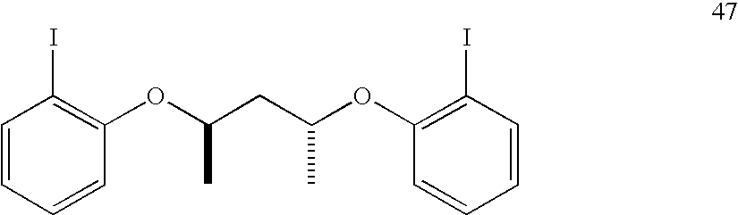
C1=CC=CC(OC(CC(OC2=C(I)C=CC=C2)C)C)=C1I
